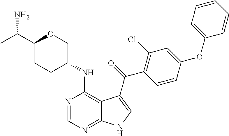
C1(C(C)N)CCC(NC2=C3C(=NC=N2)NC=C3C(=O)C2=C(Cl)C=C(OC3=CC=CC=C3)C=C2)CO1
